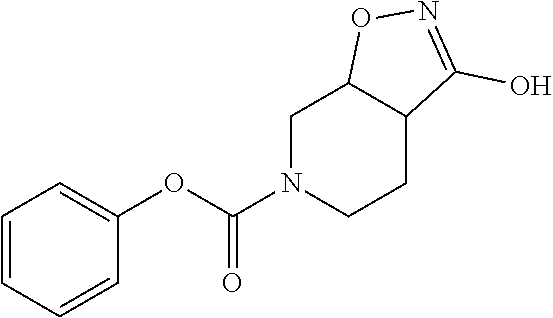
C1N(C(OC2=CC=CC=C2)=O)CCC2C1ON=C2O
